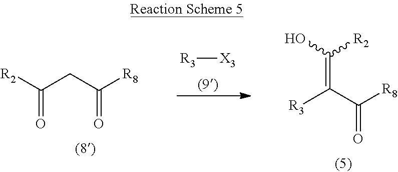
[R3]C(C([R8])=O)=C(O)[R2].C(CC([R8])=O)([R2])=O.[R3][X3]
